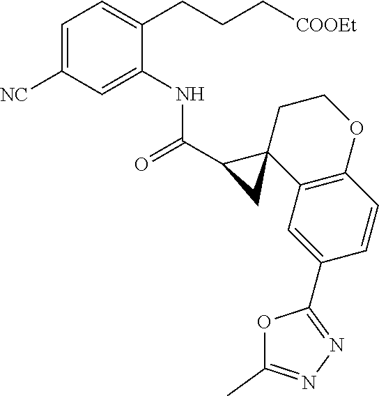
C1(C(=O)NC2=CC([NC])=CC=C2CCC[COOEt])C2(C3=C(OCC2)C=CC(C2=NN=C(C)O2)=C3)C1
